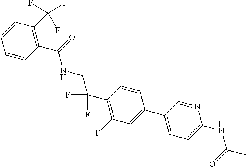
C1(C2=CC=C(NC(=O)C)N=C2)=CC(F)=C(C(F)(F)CNC(C2=C(C(F)(F)F)C=CC=C2)=O)C=C1
